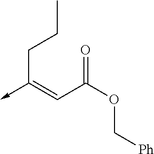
C(C(OC[Ph])=O)=C(->C)CCC
